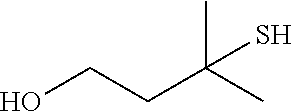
SC(C)(CCO)C
